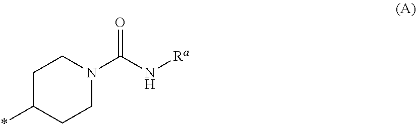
C1C(*)CCN(C(=O)N[Ra])C1
